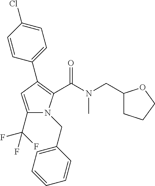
C1(C2=C(C(N(CC3CCCO3)C)=O)N(CC3=CC=CC=C3)C(C(F)(F)F)=C2)=CC=C(Cl)C=C1
